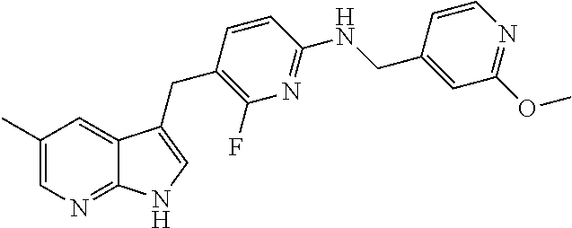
C1(C)=CN=C2C(=C1)C(CC1=C(F)N=C(NCC3=CC(OC)=NC=C3)C=C1)=CN2
